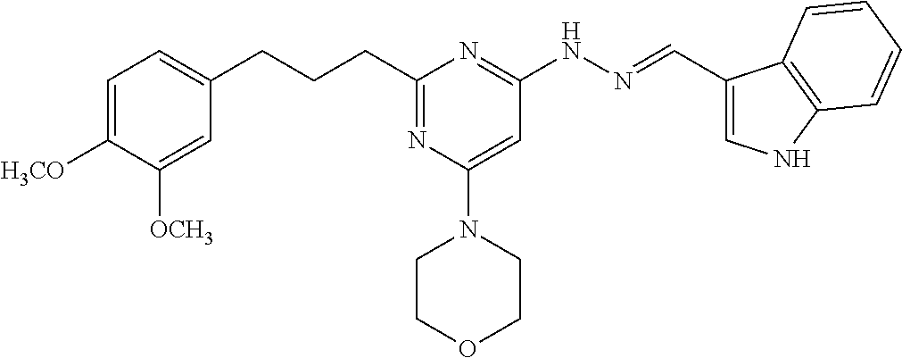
C(CC1=NC(N2CCOCC2)=CC(NN=CC2=CNC3=C2C=CC=C3)=N1)CC1=CC=C([H3CO])C([OCH3])=C1
